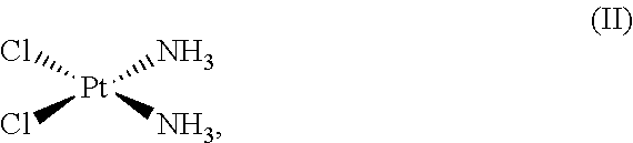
[Pt](Cl)(N)(Cl)[NH3]
